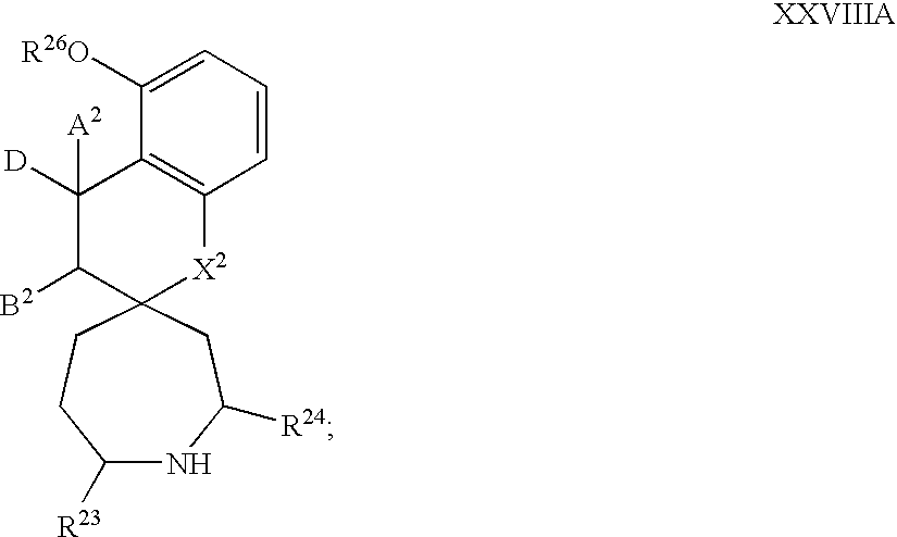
C1([R23])NC([R24])CC2(CC1)[X2]C1=C(C([D])([A2])C2[B2])C([R26O])=CC=C1
